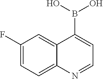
C1(F)=CC=C2C(=C1)C(B(O)O)=CC=N2
